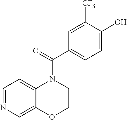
C1=NC=C2C(=C1)N(C(C1=CC=C(O)C([CF3])=C1)=O)CCO2
